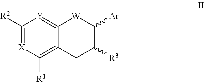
C1([R2])=[X]C([R1])=C2C(=[Y]1)[W]C([Ar])C([R3])C2
